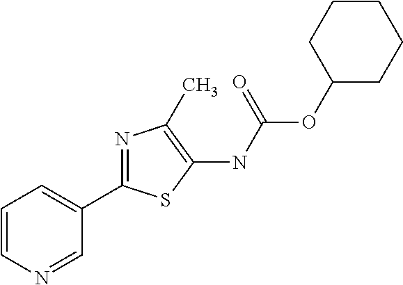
C1(NC(=O)OC2CCCCC2)=C(C)N=C(C2=CC=CN=C2)S1
